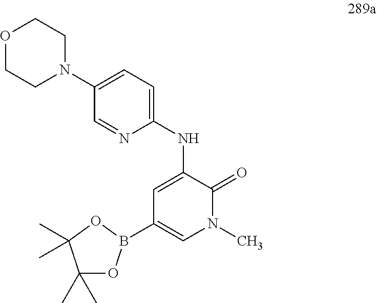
C1(B2OC(C)(C)C(C)(C)O2)=CN(C)C(=O)C(NC2=CC=C(N3CCOCC3)C=N2)=C1
